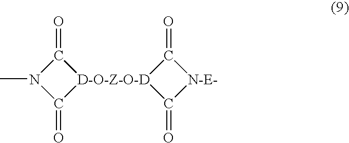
C1(=O)N(C)C(=O)[D-O-Z-O-D]12C(=O)[N-E-]C2=O
